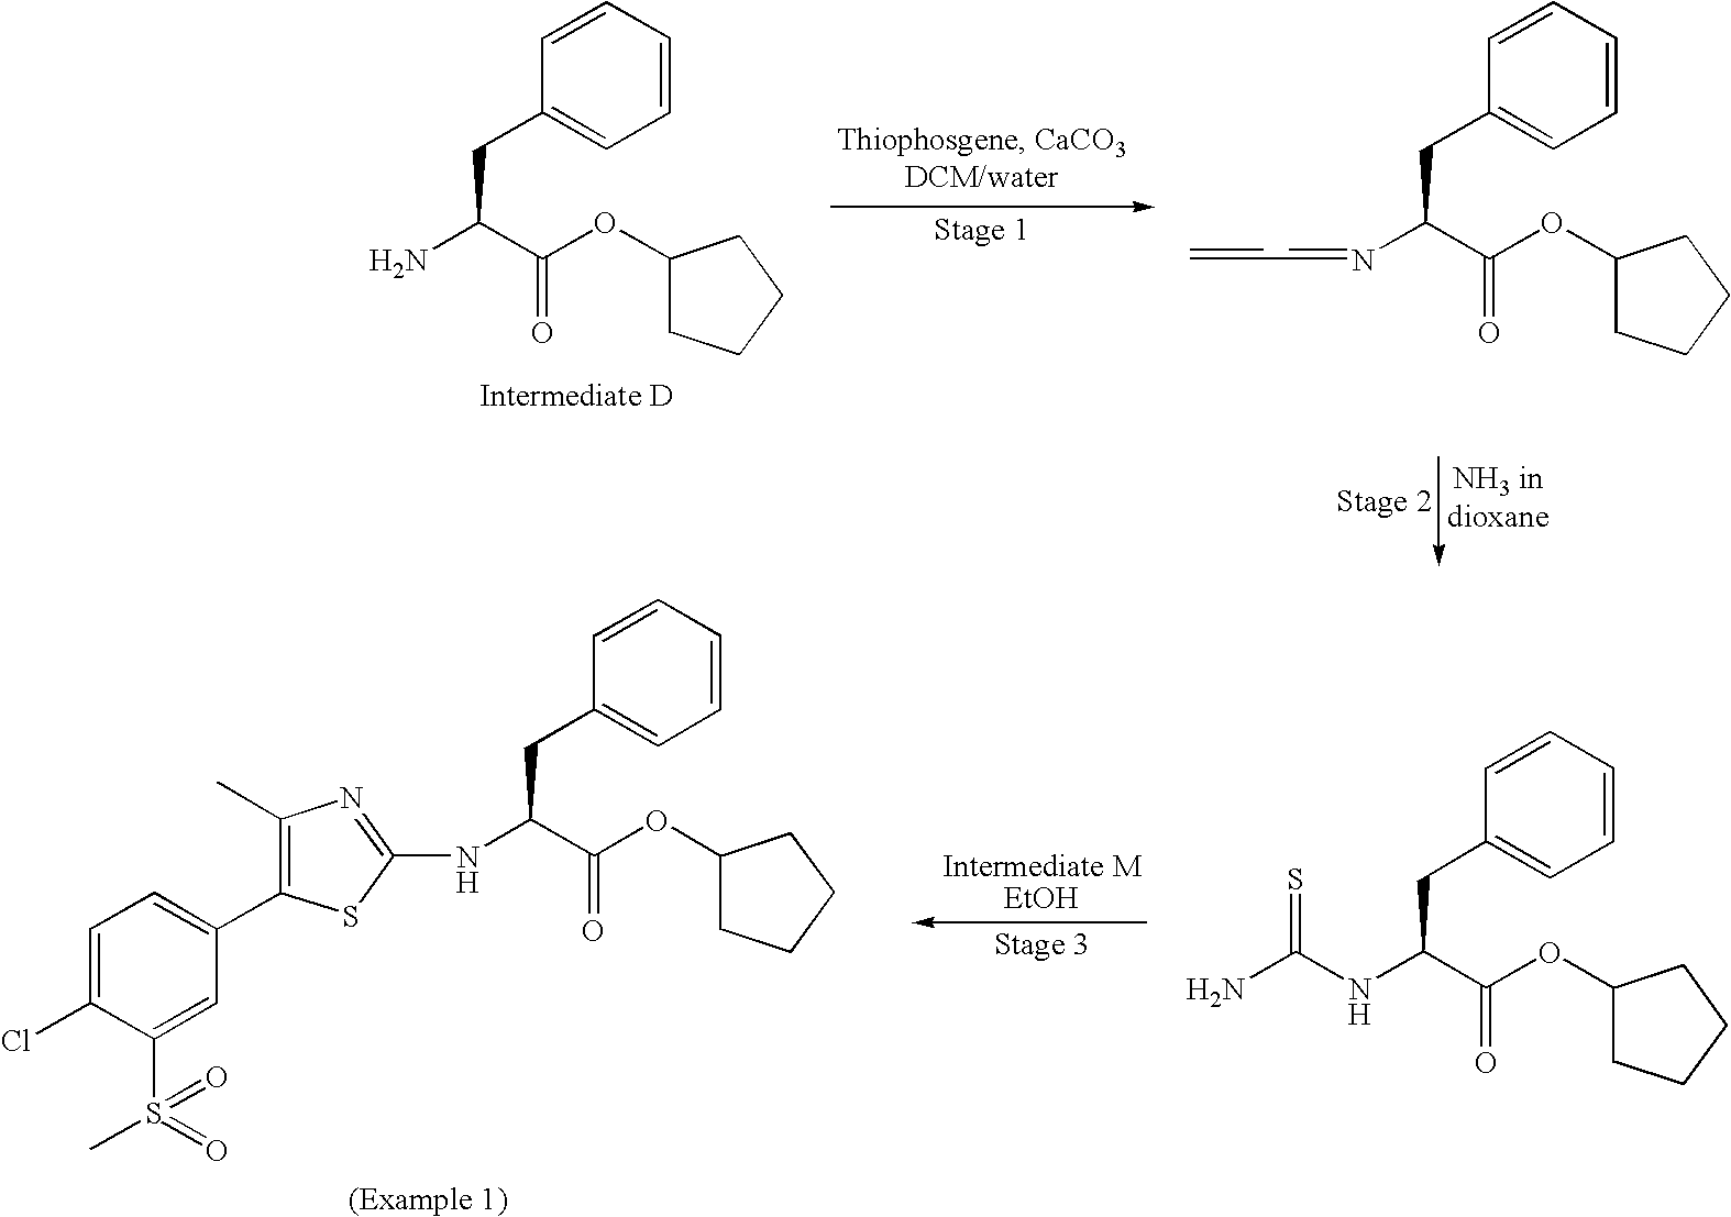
C1=CC(CC(N)C(OC2CCCC2)=O)=CC=C1.C1=CC(CC(N=CC=C)C(OC2CCCC2)=O)=CC=C1.C1=CC(CC(NC2=NC(C)=C(C3=CC=C(Cl)C(S(C)(=O)=O)=C3)S2)C(OC2CCCC2)=O)=CC=C1.C1=CC(CC(NC(N)=S)C(OC2CCCC2)=O)=CC=C1
